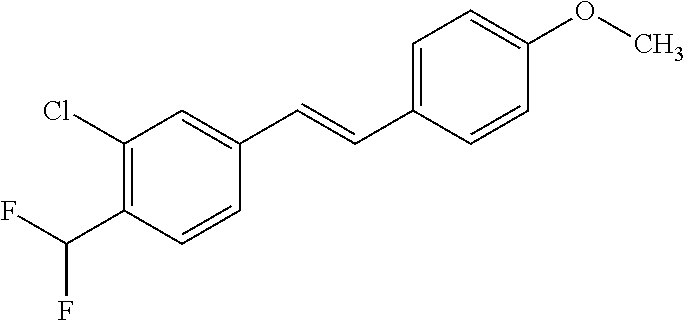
C1(C(F)F)=C(Cl)C=C(C=CC2=CC=C(OC)C=C2)C=C1
